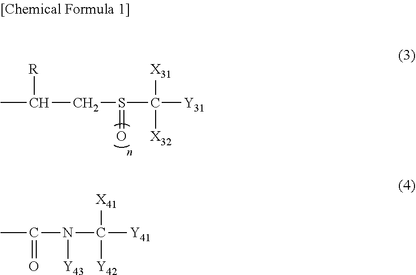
CC([R])CS(=O)C([X31])([X32])[Y31].CC(=O)N([Y43])C([Y42])([X41])[Y41]
